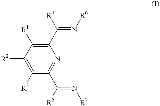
C1([R2])=C([R3])C(C([R5])=N[R7])=NC(C([R4])=N[R6])=C1[R1]
